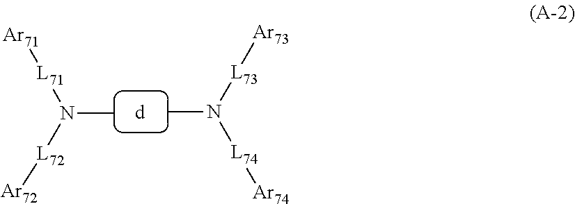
CN([L73][Ar73])[L74][Ar74].CN([L71][Ar71])[L72][Ar72]
